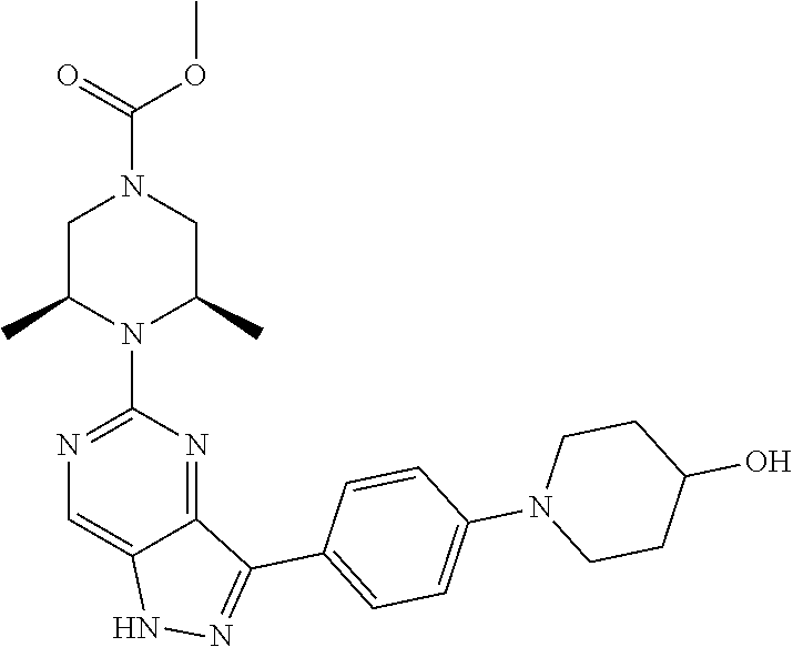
C1CN(C2=CC=C(C3=NNC4=CN=C(N5C(C)CN(C(=O)OC)CC5C)N=C43)C=C2)CCC1O
